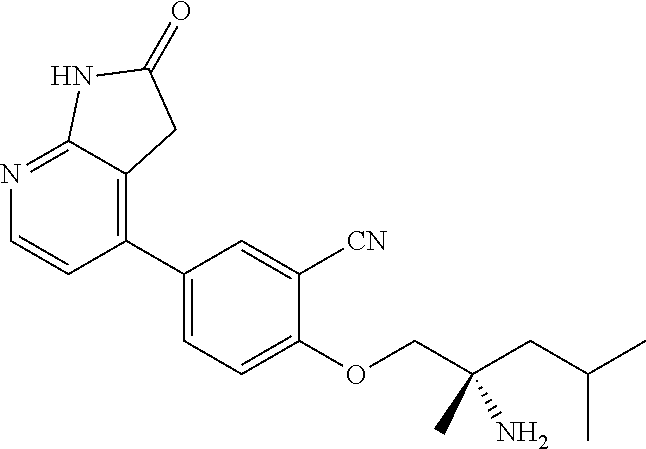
C1(C2=C3C(=NC=C2)NC(=O)C3)=CC=C(OCC(CC(C)C)(N)C)C([CN])=C1
